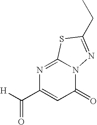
N1=C2N(C(=O)C=C1C([H])=O)N=C(CC)S2
